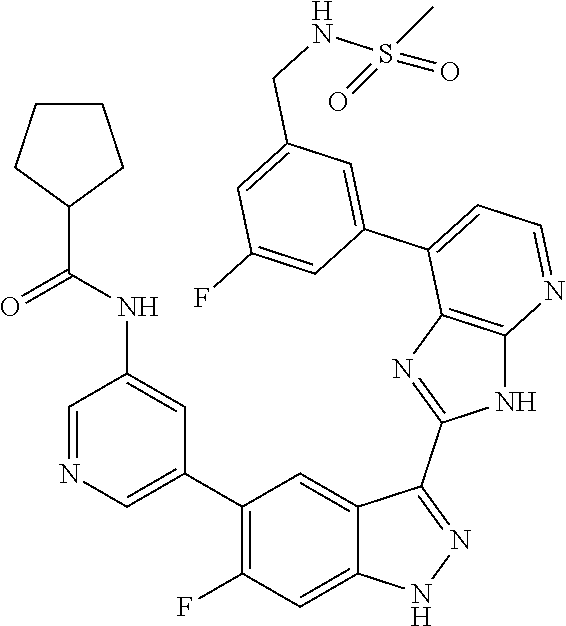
C1=NC=C(C2=C(F)C=C3C(=C2)C(C2=NC4=C(N2)N=CC=C4C2=CC(CNS(=O)(C)=O)=CC(F)=C2)=NN3)C=C1NC(=O)C1CCCC1
